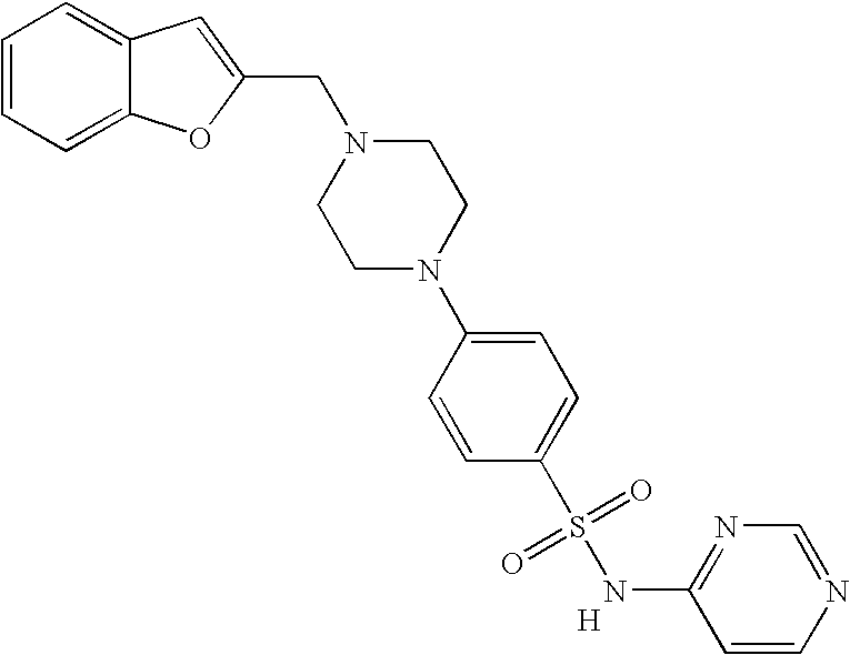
C1=CC=C2C(=C1)C=C(CN1CCN(C3=CC=C(S(=O)(=O)NC4=NC=NC=C4)C=C3)CC1)O2.[H]
